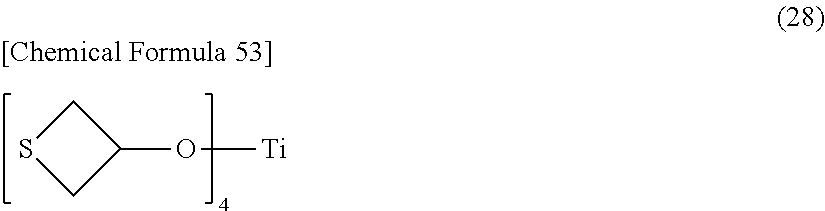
S1CC(O[Ti])C1
